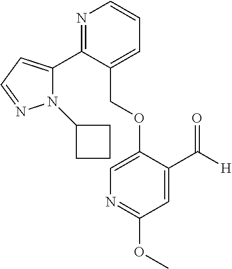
C(OC1=CN=C(OC)C=C1C([H])=O)C1=CC=CN=C1C1=CC=NN1C1CCC1
